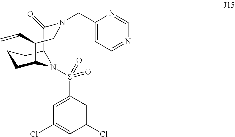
C1CC2N(S(=O)(C3=CC(Cl)=CC(Cl)=C3)=O)C(C1)C(=O)N(CC1=CC=NC=N1)CC2C=C
